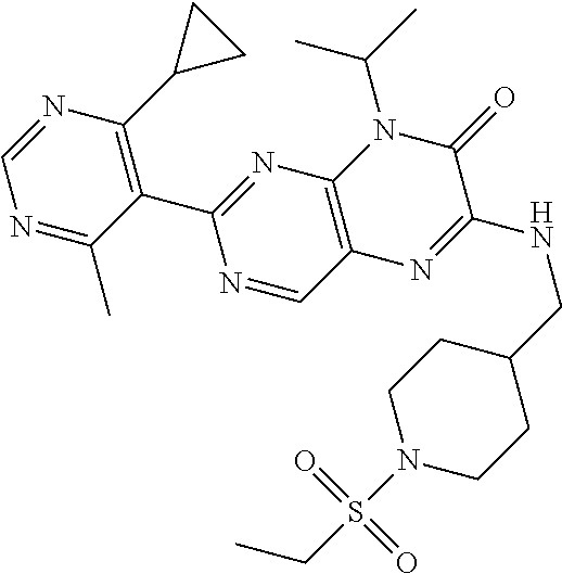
N1=C(C)C(C2=NC3=C(C=N2)N=C(NCC2CCN(S(CC)(=O)=O)CC2)C(=O)N3C(C)C)=C(C2CC2)N=C1
